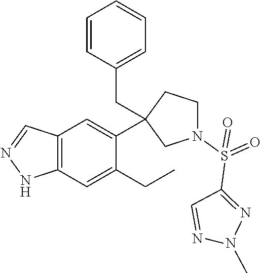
C12=C(C=C(CC)C(C3(CC4=CC=CC=C4)CN(S(=O)(C4=NN(C)N=C4)=O)CC3)=C1)NN=C2
